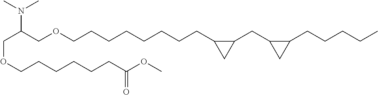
C(OCCCCCCC(OC)=O)C(COCCCCCCCCC1C(CC2C(CCCCC)C2)C1)N(C)C
